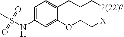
C1=C(NS(=O)(=O)C)C=C(OCC[X])C(CCC[?(22)?])=C1
